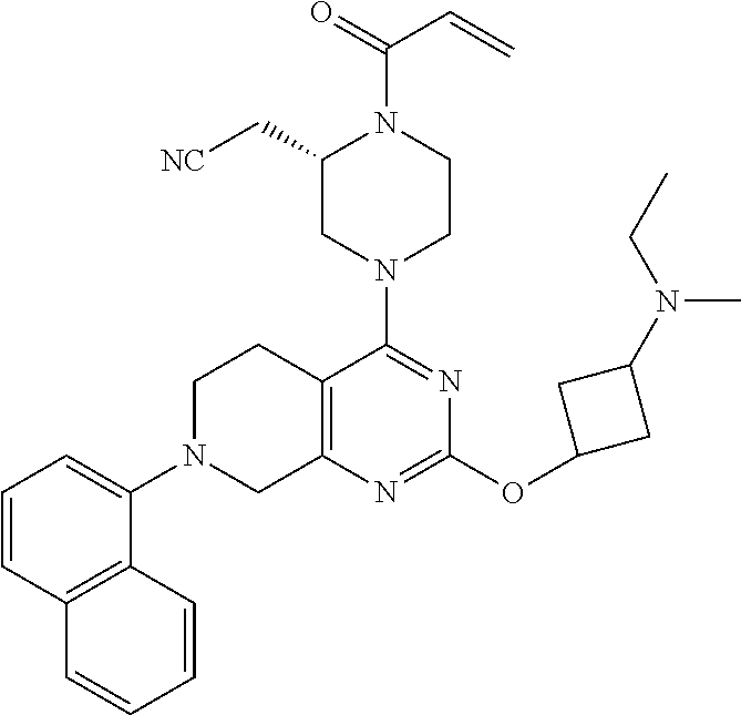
C1=CC2=C(C(N3CC4=C(CC3)C(N3CCN(C(=O)C=C)C(C[NC])C3)=NC(OC3CC(N(CC)C)C3)=N4)=C1)C=CC=C2
